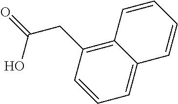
C1=CC=C2C(=C1CC(=O)O)C=CC=C2
